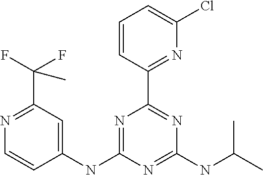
C1(NC2=CC(C(F)(F)C)=NC=C2)=NC(C2=NC(Cl)=CC=C2)=NC(NC(C)C)=N1
